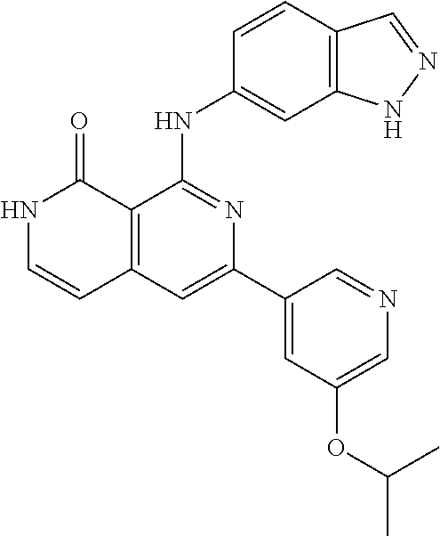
C1=CC(NC2=NC(C3=CC(OC(C)C)=CN=C3)=CC3=C2C(=O)NC=C3)=CC2=C1C=NN2
